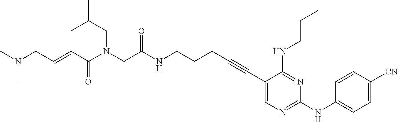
C1(C#CCCCNC(CN(C(C=CCN(C)C)=O)CC(C)C)=O)=CN=C(NC2=CC=C([CN])C=C2)N=C1NCCC
